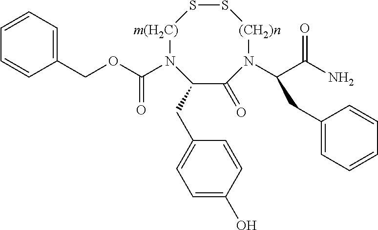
C1(COC(N2C(CC3=CC=C(O)C=C3)C(=O)N(C(C(N)=O)CC3=CC=CC=C3)[(CH2)n]SS[m(H2C)]2)=O)=CC=CC=C1
